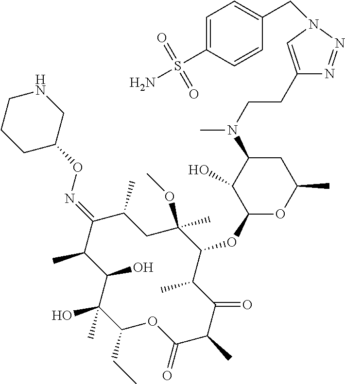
C1(CC)C(C)(O)C(O)C(C)C(=NOC2CNCCC2)C(C)CC(OC)(C)C(OC2OC(C)CC(N(C)CCC3=CN(CC4=CC=C(S(N)(=O)=O)C=C4)N=N3)C2O)C(C)C(=O)C(C)C(=O)O1
